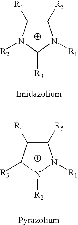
C1([R5])C([R4])N([R2])C([R3])N1[R1].C1([R5])C([R4])C([R3])N([R2])N1[R1]
